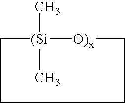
C1[(Si](C)(C)[O)x]CCC1
